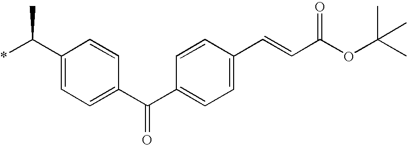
C1(C(*)C)=CC=C(C(C2=CC=C(C=CC(OC(C)(C)C)=O)C=C2)=O)C=C1
